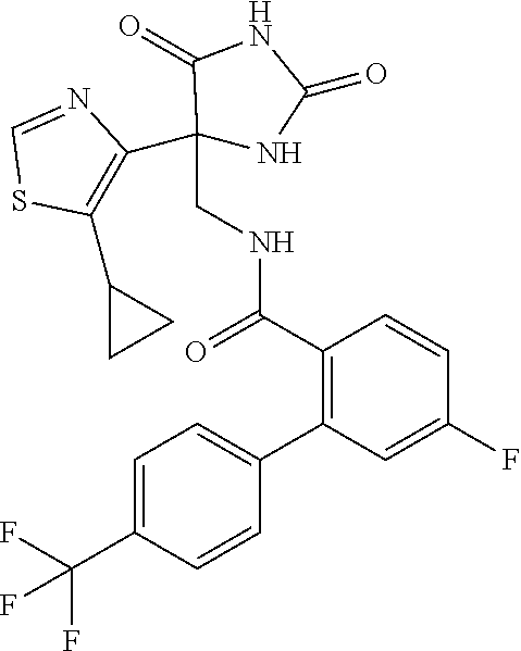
C1=C(C(F)(F)F)C=CC(C2=C(C(=O)NCC3(C4=C(C5CC5)SC=N4)NC(=O)NC3=O)C=CC(F)=C2)=C1
